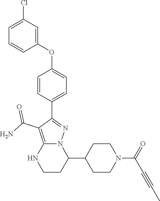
C1=CC(C2=NN3C(=C2C(N)=O)NCCC3C2CCN(C(C#CC)=O)CC2)=CC=C1OC1=CC(Cl)=CC=C1
